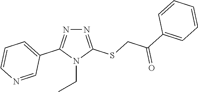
N1=C(SCC(=O)C2=CC=CC=C2)N(CC)C(C2=CC=CN=C2)=N1
